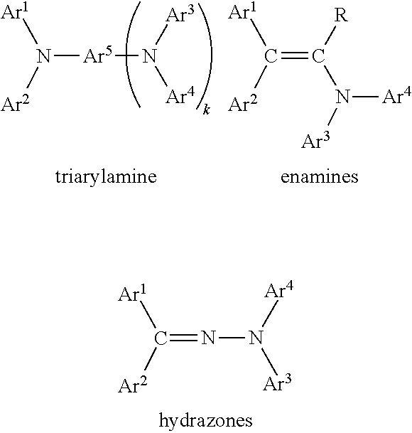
C(=NN([Ar4])[Ar3])([Ar1])[Ar2].N([Ar5]N([Ar3])[Ar4])([Ar1])[Ar2].C(=C([R])N([Ar3])[Ar4])([Ar1])[Ar2]
